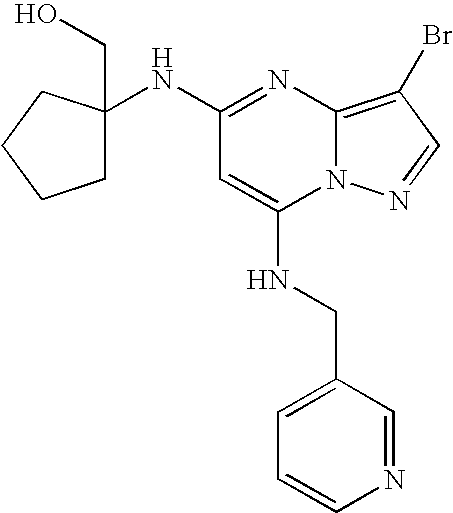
C1(NC2(CO)CCCC2)=NC2=C(Br)C=NN2C(NCC2=CC=CN=C2)=C1
